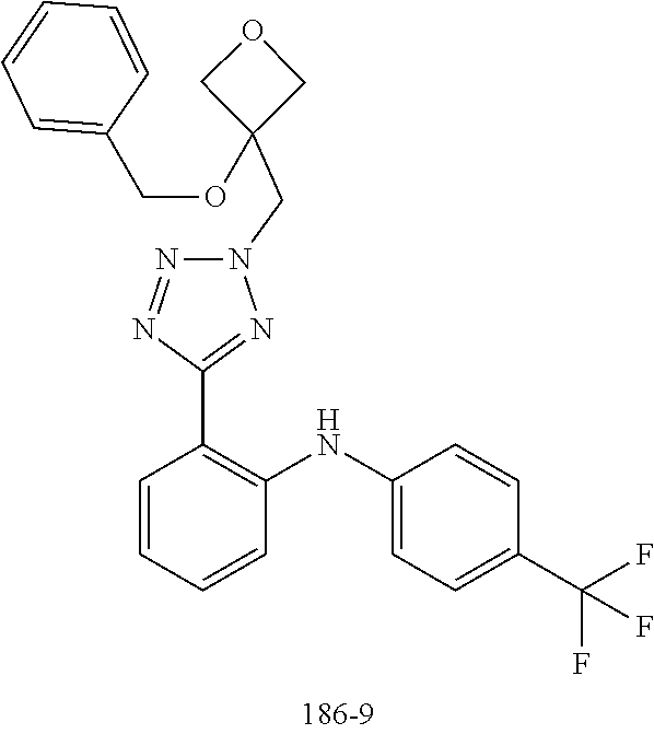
C1=CC=CC(NC2=CC=C(C(F)(F)F)C=C2)=C1C1=NN(CC2(OCC3=CC=CC=C3)COC2)N=N1
